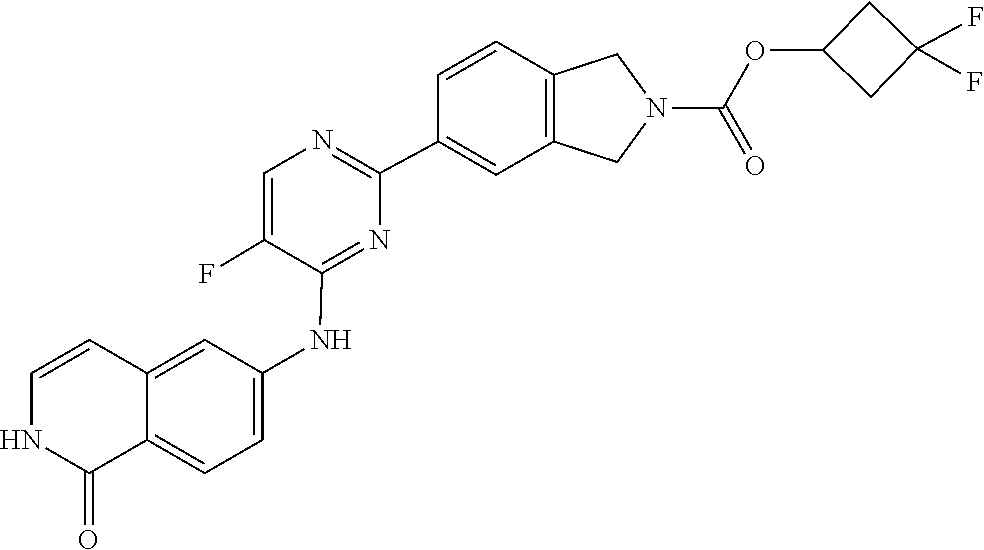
C1(C2=CC3=C(C=C2)CN(C(=O)OC2CC(F)(F)C2)C3)=NC=C(F)C(NC2=CC=C3C(=C2)C=CNC3=O)=N1
